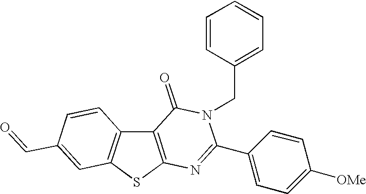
C12=C(SC3=C1C=CC(C=O)=C3)N=C(C1=CC=C([OMe])C=C1)N(CC1=CC=CC=C1)C2=O
